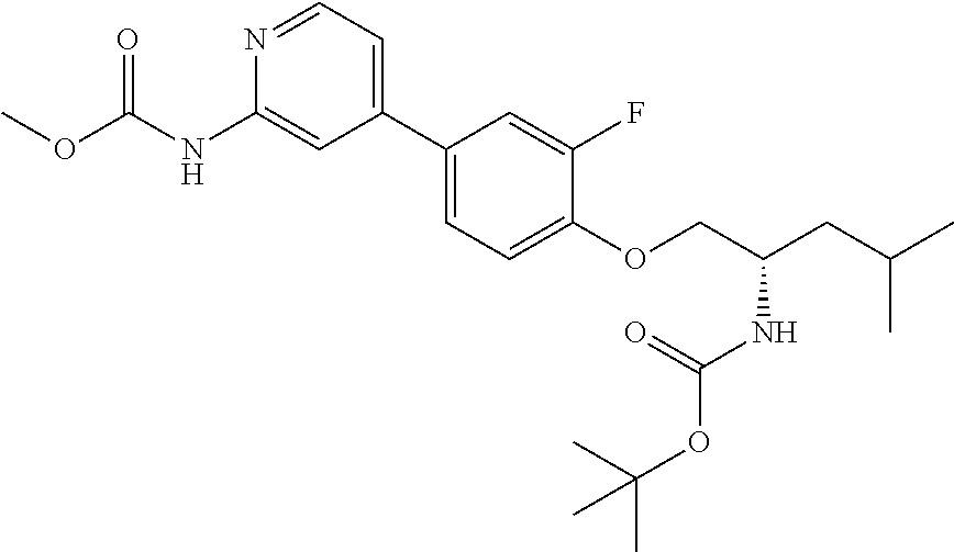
N1=CC=C(C2=CC=C(OCC(CC(C)C)NC(=O)OC(C)(C)C)C(F)=C2)C=C1NC(OC)=O
